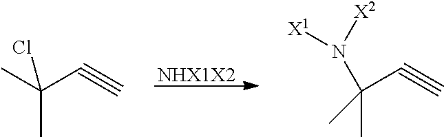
[NHX1X2].CC(C#C)(Cl)C.CC(C#C)(N([X2])[X1])C
